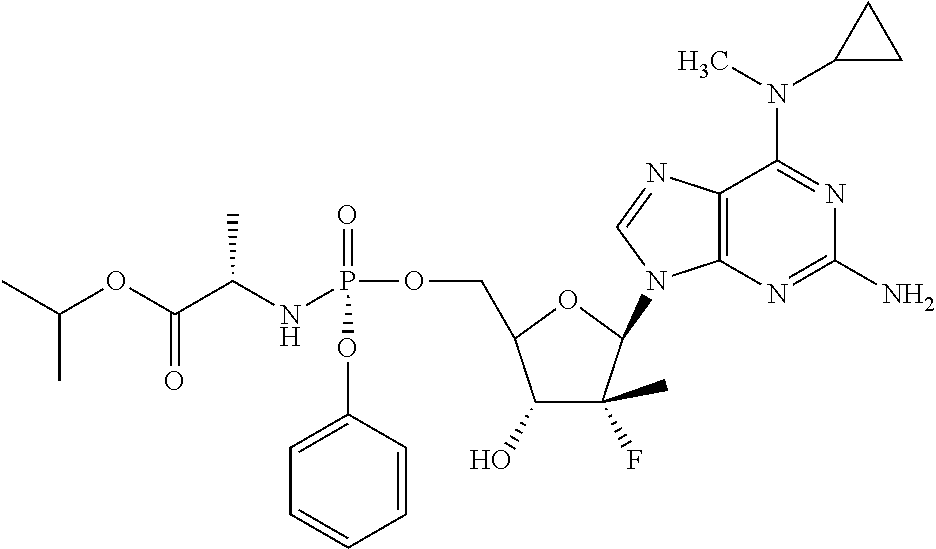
CC(OC(C(NP(OCC1C(O)C(F)(C)C(N2C3=C(C(N(C)C4CC4)=NC(N)=N3)N=C2)O1)(=O)OC1=CC=CC=C1)C)=O)C
